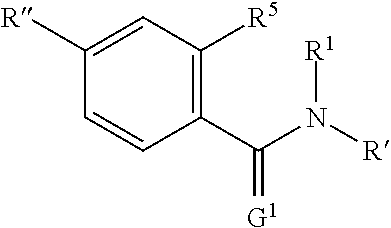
C1(C(N([R])[R1])=[G1])=C([R5])C=C([R])C=C1
